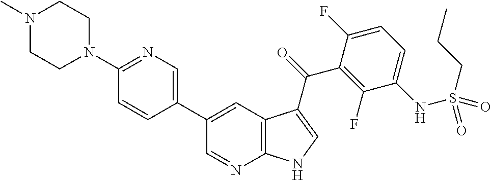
C12=C(C=C(C3=CN=C(N4CCN(C)CC4)C=C3)C=N1)C(C(=O)C1=C(F)C(NS(CCC)(=O)=O)=CC=C1F)=CN2
